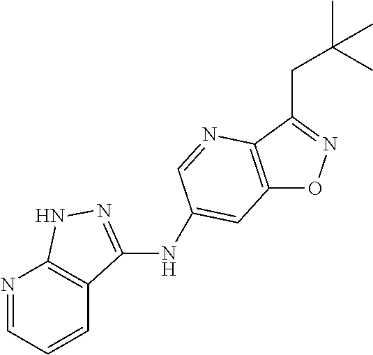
C12=C(C(CC(C)(C)C)=NO1)N=CC(NC1=NNC3=C1C=CC=N3)=C2
